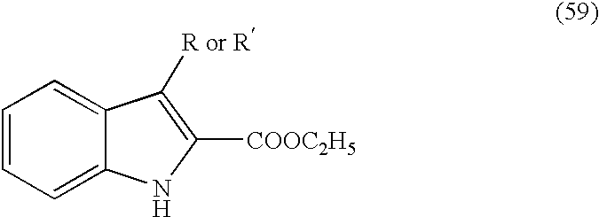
C1=CC=C2C(=C1)C([R or R])=C([COOC2H5])N2
